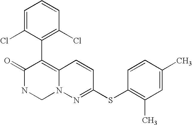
O=C1NCN2C(=C1C1=C(Cl)C=CC=C1Cl)C=CC(SC1=C(C)C=C(C)C=C1)=N2
